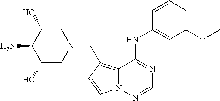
C1C(O)C(N)C(O)CN1CC1=C2N(N=CN=C2NC2=CC(OC)=CC=C2)C=C1
